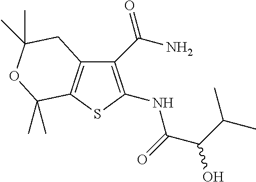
C12=C(SC(NC(=O)C(C(C)C)O)=C1C(N)=O)C(C)(C)OC(C)(C)C2
